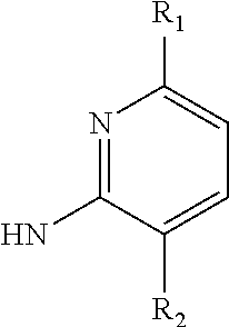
N1=C(N)C([R2])=CC=C1[R1]
